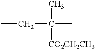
CC([CO2CH2CH3])(C)CC
